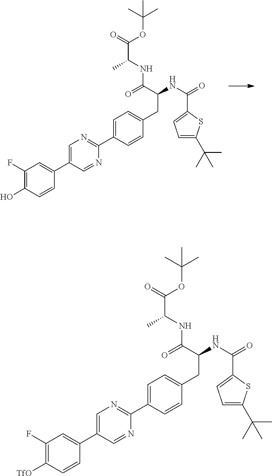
C1=C(C2=NC=C(C3=CC(F)=C(O)C=C3)C=N2)C=CC(CC(C(NC(C(OC(C)(C)C)=O)C)=O)NC(=O)C2=CC=C(C(C)(C)C)S2)=C1.C1=C(C2=NC=C(C3=CC(F)=C([TfO])C=C3)C=N2)C=CC(CC(C(NC(C(OC(C)(C)C)=O)C)=O)NC(=O)C2=CC=C(C(C)(C)C)S2)=C1
